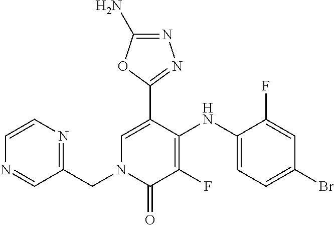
C1(NC2=CC=C(Br)C=C2F)=C(F)C(=O)N(CC2=NC=CN=C2)C=C1C1=NN=C(N)O1
